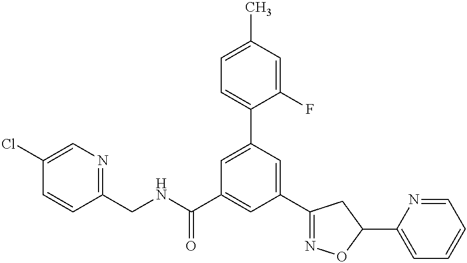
C1(C2=NOC(C3=CC=CC=N3)C2)=CC(C2=CC=C(C)C=C2F)=CC(C(NCC2=NC=C(Cl)C=C2)=O)=C1
